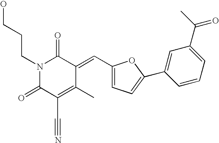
N1(CCCO)C(=O)C(C#N)=C(C)C(=CC2=CC=C(C3=CC(C(C)=O)=CC=C3)O2)C1=O
